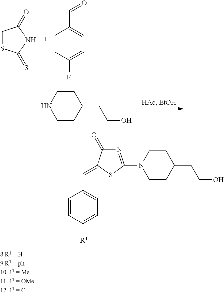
C1SC(=S)NC1=O.C1=CC([R1])=CC=C1C=O.C1CNCCC1CCO.N1=C(N2CCC(CCO)CC2)SC(=CC2=CC=C([R1])C=C2)C1=O
